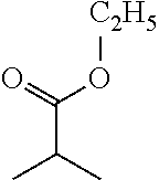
C(O[C2H5])(=O)C(C)C
